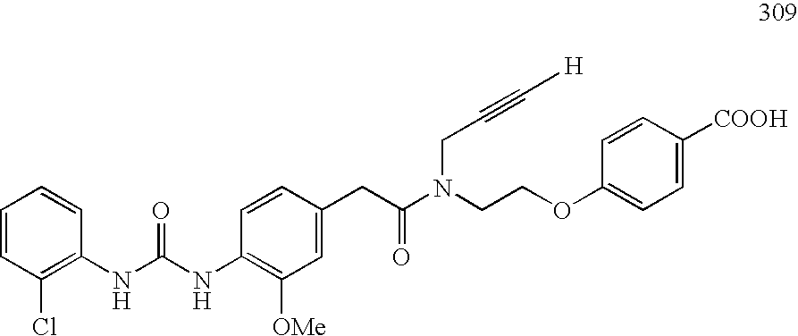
O(CCN(C(CC1=CC([OMe])=C(NC(=O)NC2=C(Cl)C=CC=C2)C=C1)=O)CC#C[H])C1=CC=C([COOH])C=C1
